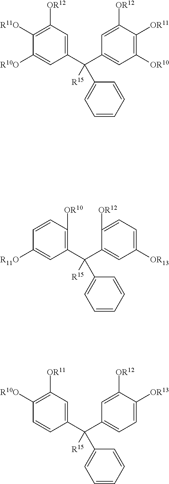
C1(C([R15])(C2=CC([OR10])=C([OR11])C([OR12])=C2)C2=CC=CC=C2)=CC([OR12])=C([R11O])C([R10O])=C1.C1(C([R15])(C2=CC=C([OR13])C([OR12])=C2)C2=CC=CC=C2)=CC([OR11])=C([R10O])C=C1.C1(C([R15])(C2=CC([OR13])=CC=C2[OR12])C2=CC=CC=C2)=C([OR10])C=CC([R11O])=C1
